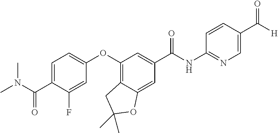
C1=C(C(N(C)C)=O)C(F)=CC(OC2=C3C(=CC(C(=O)NC4=NC=C(C([H])=O)C=C4)=C2)OC(C)(C)C3)=C1
